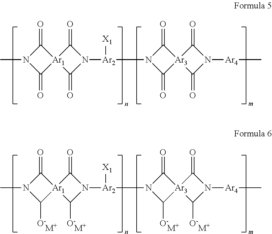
C1(=O)N(C)C(=O)[Ar1]12C(=O)N([Ar2]([X1])N1C(=O)[Ar3]3(C1=O)C(=O)N([Ar4]C)C3=O)C2=O.C1(=O)N(C)C([O-])[Ar1]12C([O-])N([Ar2]([X1])N1C([O-])[Ar3]3(C1=O)C([O-])N([Ar4]C)C3=O)C2=O.[M+].[M+].[M+].[M+]
